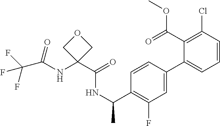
C(NC1(C(=O)NC(C)C2=C(F)C=C(C3=CC=CC(Cl)=C3C(=O)OC)C=C2)COC1)(=O)C(F)(F)F
